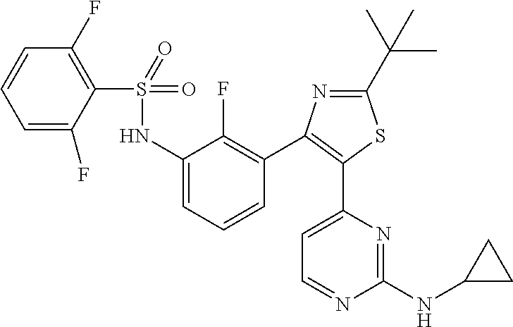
C1(S(NC2=CC=CC(C3=C(C4=CC=NC(NC5CC5)=N4)SC(C(C)(C)C)=N3)=C2F)(=O)=O)=C(F)C=CC=C1F
